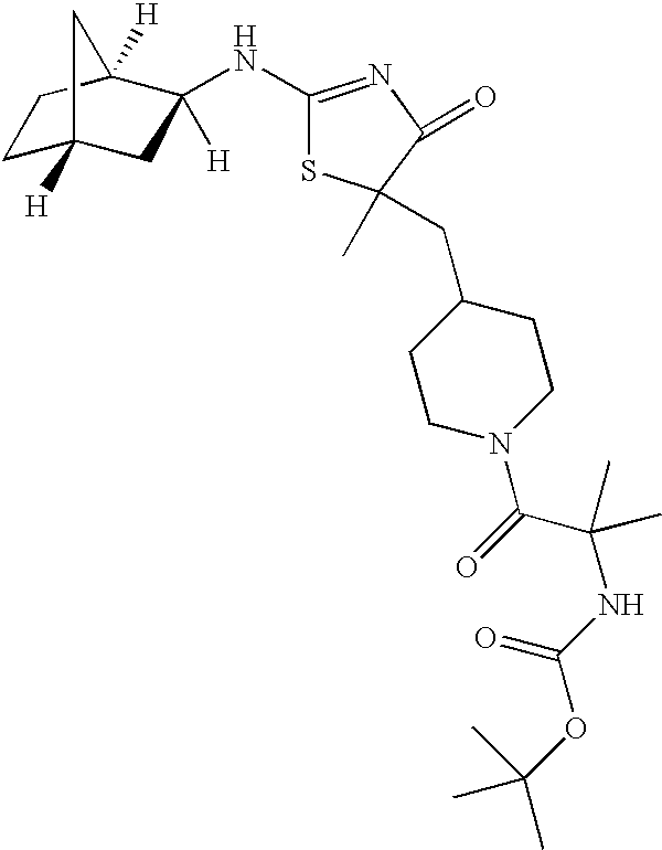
C1C2([H])CC([H])(NC3=NC(=O)C(C)(CC4CCN(C(=O)C(NC(OC(C)(C)C)=O)(C)C)CC4)S3)C([H])(C1)C2
